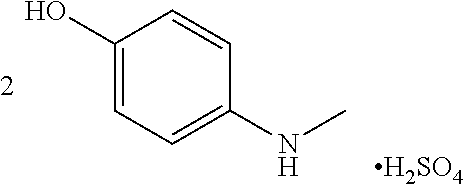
C1(O)=CC=C(NC)C=C1.[H2SO4]
